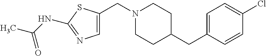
C1=C(CC2CCN(CC3=CN=C(NC(=O)C)S3)CC2)C=CC(Cl)=C1
